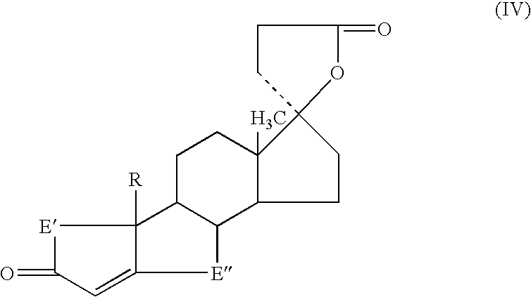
C12C(CCC3(C)C1CCC31CCC(=O)O1)C1([R])C(=CC(=O)[E]1)[E]2
